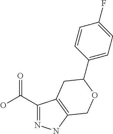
C1(C(=O)O)=NNC2=C1CC(C1=CC=C(F)C=C1)OC2
